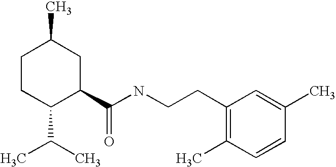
C1CC(C(C)C)C(C(NCCC2=C(C)C=CC(C)=C2)=O)CC1C
